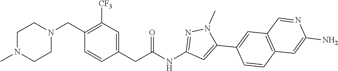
C1(CN2CCN(C)CC2)=C([CF3])C=C(CC(NC2=NN(C)C(C3=CC4=C(C=C3)C=C(N)N=C4)=C2)=O)C=C1
